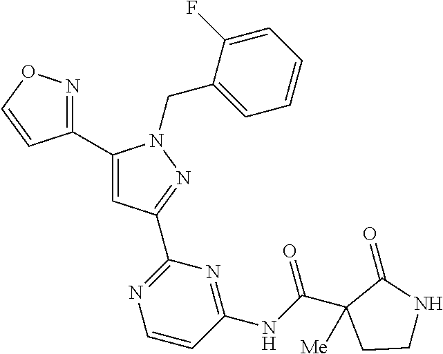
C1(C2=CC(C3=NC=CC(NC(C4([Me])CCNC4=O)=O)=N3)=NN2CC2=CC=CC=C2F)=NOC=C1
